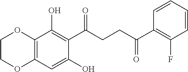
C12=C(C=C(O)C(C(CCC(C3=C(F)C=CC=C3)=O)=O)=C1O)OCCO2
